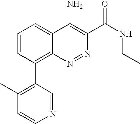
C1=CC(C2=C(C)C=CN=C2)=C2C(=C1)C(N)=C(C(NCC)=O)N=N2
